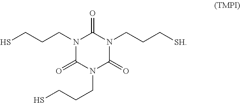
SCCCN1C(=O)N(CCC[SH])C(=O)N(CCCS)C1=O
